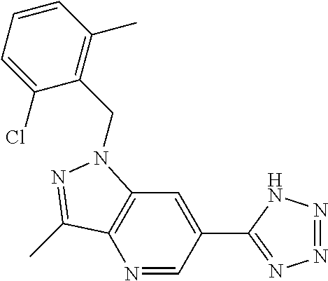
N1=CC(C2=NN=NN2)=CC2=C1C(C)=NN2CC1=C(C)C=CC=C1Cl
